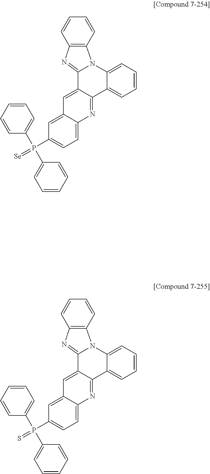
C12=CC3=CC(P(=[Se])(C4=CC=CC=C4)C4=CC=CC=C4)=CC=C3N=C1C1=CC=CC=C1N1C3=C(N=C21)C=CC=C3.C12=CC3=CC(P(=S)(C4=CC=CC=C4)C4=CC=CC=C4)=CC=C3N=C1C1=CC=CC=C1N1C3=C(N=C21)C=CC=C3
